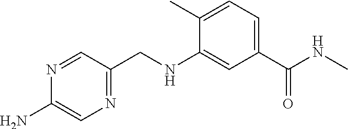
N1=CC(CNC2=CC(C(NC)=O)=CC=C2C)=NC=C1N
